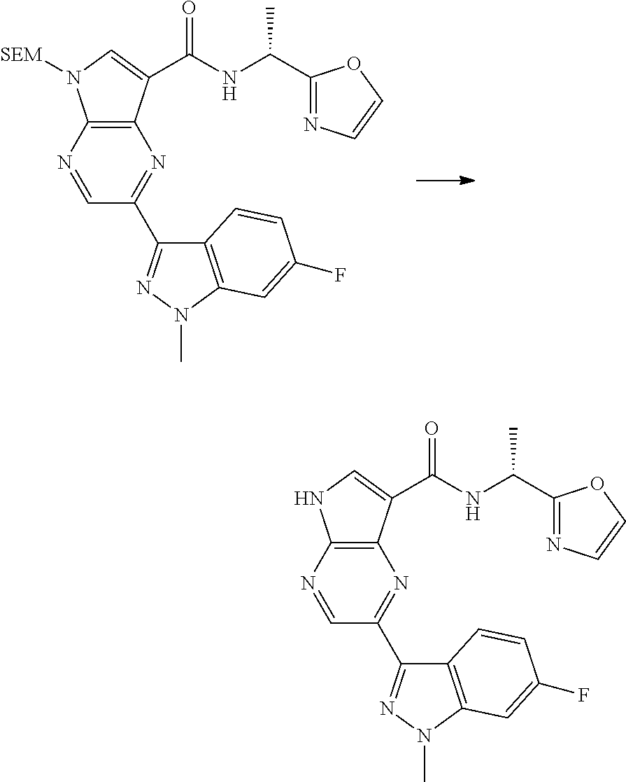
C1(C2=NN(C)C3=C2C=CC(F)=C3)=NC2=C(N([SEM])C=C2C(NC(C2=NC=CO2)C)=O)N=C1.C1(C2=NN(C)C3=C2C=CC(F)=C3)=NC2=C(NC=C2C(NC(C2=NC=CO2)C)=O)N=C1
